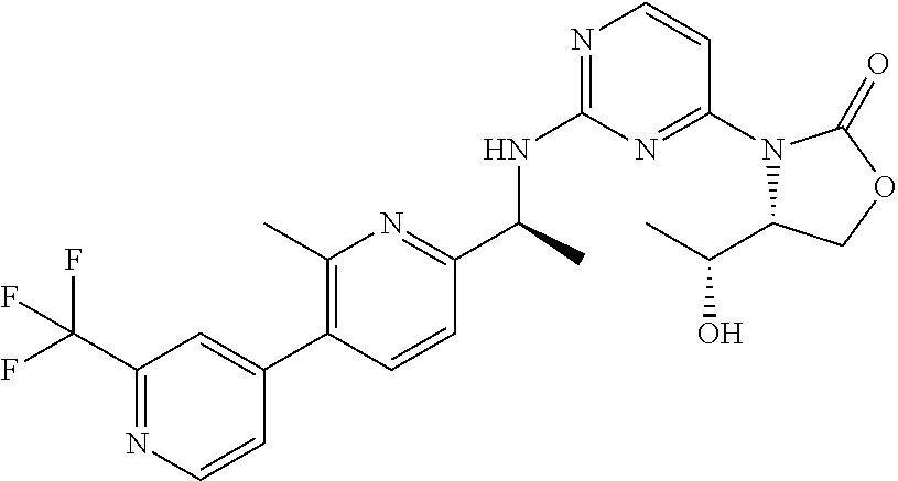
C1(C(C)NC2=NC=CC(N3C(C(O)C)COC3=O)=N2)=NC(C)=C(C2=CC(C(F)(F)F)=NC=C2)C=C1
